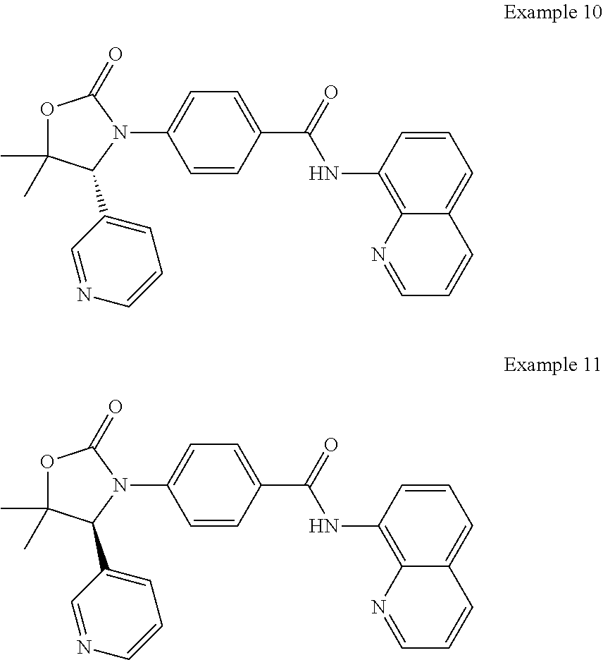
C1=CC(C(NC2=C3C(=CC=C2)C=CC=N3)=O)=CC=C1N1C(=O)OC(C)(C)C1C1=CC=CN=C1.C1=CC(C(NC2=C3C(=CC=C2)C=CC=N3)=O)=CC=C1N1C(=O)OC(C)(C)C1C1=CC=CN=C1
